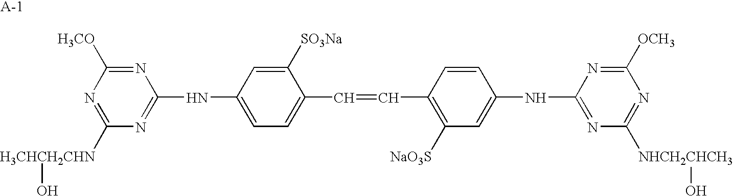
[H3CHCH2CHN](C1=NC([H3CO])=NC(NC2=CC=C(C=CC3=C([NaO3S])C=C(NC4=NC([NHCH2CHCH3]O)=NC([OCH3])=N4)C=C3)C([SO3Na])=C2)=N1)O
